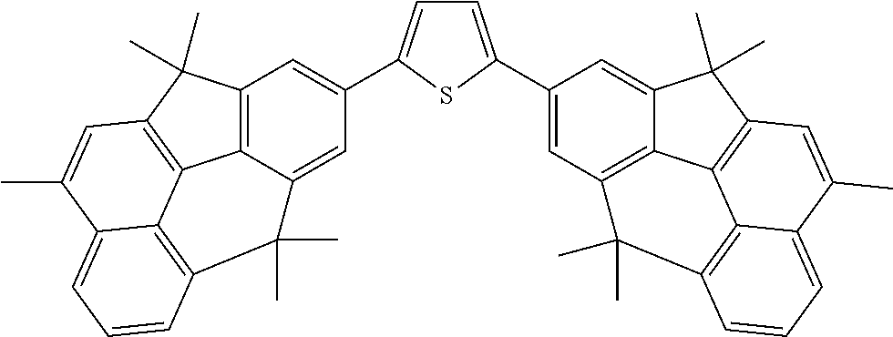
C12=C3C(=CC(C4=CC=C(C5=CC6=C7C(=C5)C(C)(C)C5=C7C7=C(C=CC=C7C(C)=C5)C6(C)C)S4)=C1)C(C)(C)C1=C4C3=C(C2(C)C)C=C(C)C4=CC=C1
